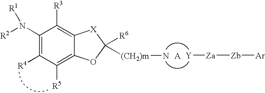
C1([R5])=C2C(=C([R3])C(N([R2])[R1])=C1[R4])[X]C([R6])([(CH2)m]N)O2.[Y][Za][Zb][Ar]
